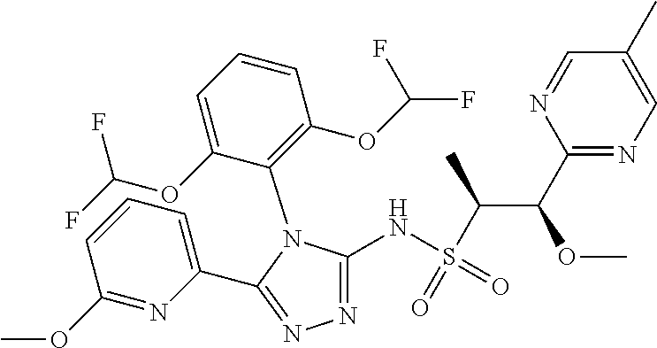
N1=C(NS(=O)(=O)C(C(C2=NC=C(C)C=N2)OC)C)N(C2=C(OC(F)F)C=CC=C2OC(F)F)C(C2=CC=CC(OC)=N2)=N1
